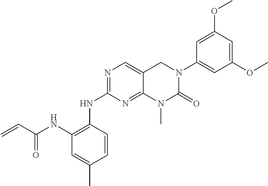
C1(NC(=O)C=C)=C(NC2=NC=C3C(=N2)N(C)C(=O)N(C2=CC(OC)=CC(OC)=C2)C3)C=CC(C)=C1
